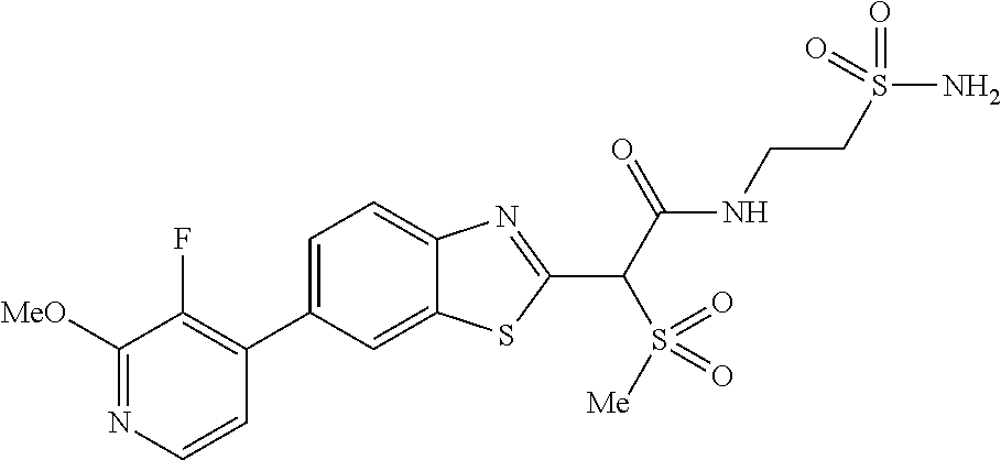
C1(C2=C(F)C([MeO])=NC=C2)=CC=C2C(=C1)SC(C(C(NCCS(N)(=O)=O)=O)S(=O)([Me])=O)=N2
